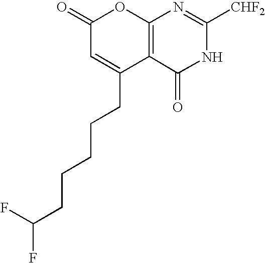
C12=C(C(=O)NC([CHF2])=N1)C(CCCCCC(F)F)=CC(=O)O2
